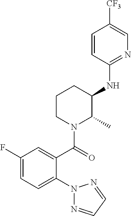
C1=CC(NC2CCCN(C(=O)C3=CC(F)=CC=C3N3N=CC=N3)C2C)=NC=C1[CF3]
